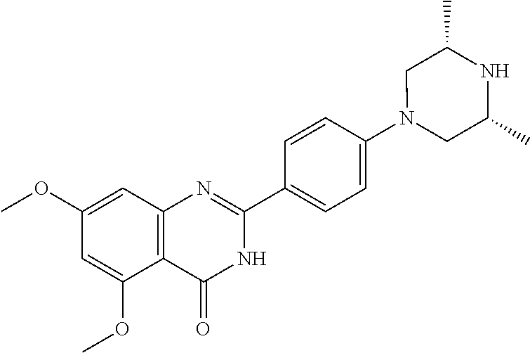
COC1=CC2=C(C(OC)=C1)C(=O)NC(C1=CC=C(N3CC(C)NC(C)C3)C=C1)=N2
